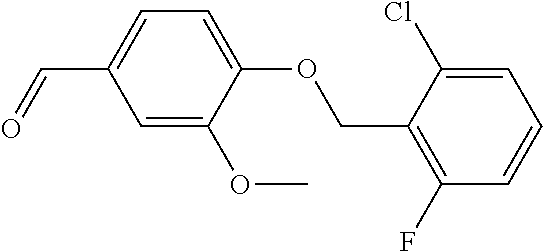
C1=C(OC)C(OCC2=C(F)C=CC=C2Cl)=CC=C1C=O
